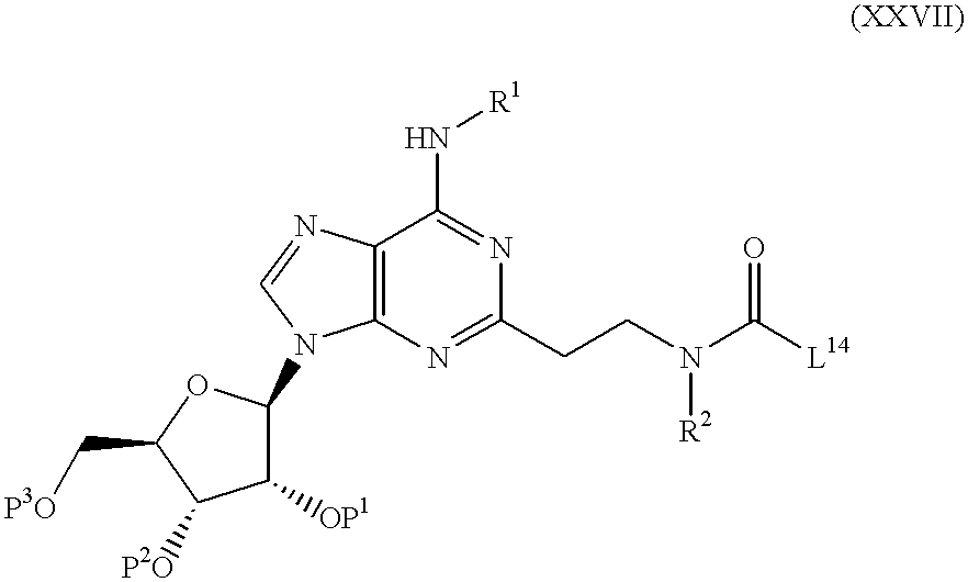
C12=C(N=C(CCN(C([L14])=O)[R2])N=C1N[R1])N(C1C([OP1])C([P2O])C(C[P3O])O1)C=N2
